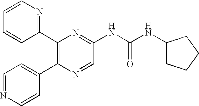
C1=NC=CC(C2=C(C3=NC=CC=C3)N=C(NC(NC3CCCC3)=O)C=N2)=C1
